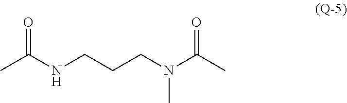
CC(NCCCN(C(C)=O)C)=O
